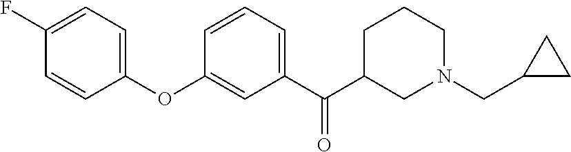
C1(F)=CC=C(OC2=CC(C(C3CN(CC4CC4)CCC3)=O)=CC=C2)C=C1
